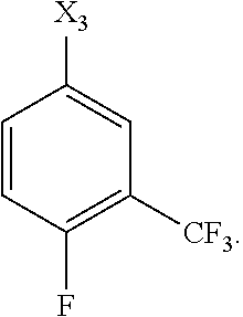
C1=CC(F)=C([CF3])C=C1[X3]
